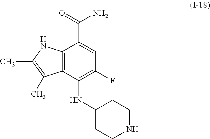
C12=C(C(NC3CCNCC3)=C(F)C=C1C(=O)N)C(C)=C(C)N2
